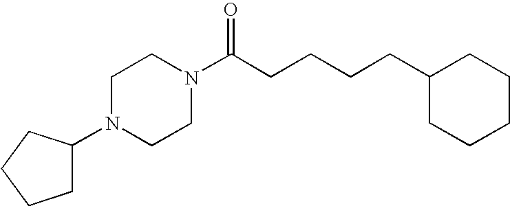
C(CCCCC1CCCCC1)(=O)N1CCN(C2CCCC2)CC1
